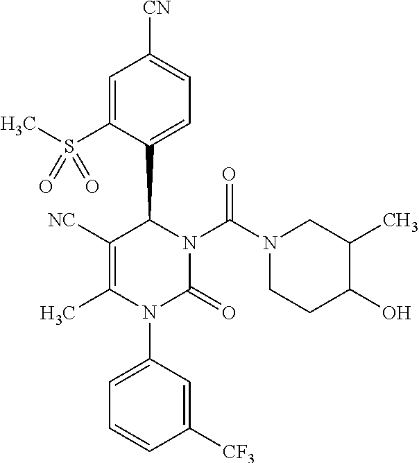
C1=C(S(C)(=O)=O)C(C2C([NC])=C(C)N(C3=CC=CC([CF3])=C3)C(=O)N2C(N2CCC(O)C(C)C2)=O)=CC=C1[CN]
